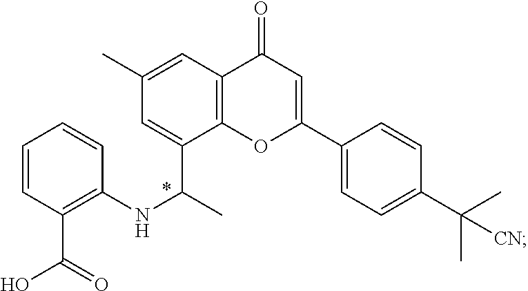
C1=CC(C(O)=O)=C(NC(C)C2=CC(C)=CC3=C2OC(C2=CC=C(C(C)(C)[CN])C=C2)=CC3=O)C=C1
